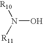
N(O)([R11])[R10]
